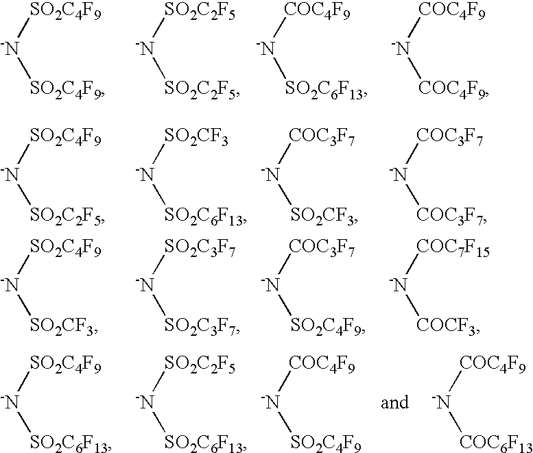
[-N]([SO2C4F9])[SO2C4F9].[-N]([SO2C2F5])[SO2C2F5].[-N]([COC4F9])[SO2C6F13].[-N]([COC4F9])[COC4F9].[-N]([SO2C4F9])[SO2C2F5].[-N]([SO2CF3])[SO2C6F13].[-N]([COC3F7])[SO2CF3].[-N]([COC3F7])[COC3F7].[-N]([SO2C4F9])[SO2CF3].[-N]([SO2C3F7])[SO2C3F7].[-N]([COC3F7])[SO2C4F9].[-N]([COC7F15])[COCF3].[-N]([SO2C4F9])[SO2C6F13].[-N]([SO2C2F5])[SO2C6F13].[-N]([COC4F9])[SO2C4F9].[-N]([COC4F9])[COC6F13]
